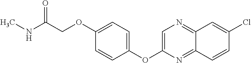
C1(OC2=CN=C3C(=N2)C=CC(Cl)=C3)=CC=C(OCC(NC)=O)C=C1
